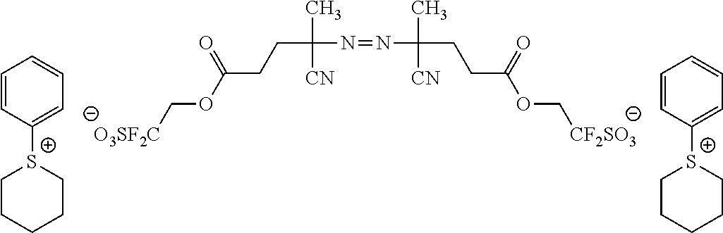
C(C(N=NC(CCC(OC[CF2SO3])=O)(C)[CN])(C)[CN])CC(OC[O3SF2C])=O.C1=CC([S+]2CCCCC2)=CC=C1.C1=CC([S+]2CCCCC2)=CC=C1
